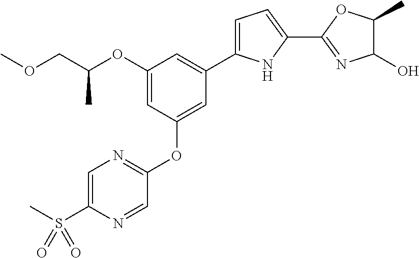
C1=C(S(C)(=O)=O)N=CC(OC2=CC(C3=CC=C(C4=NC(O)C(C)O4)N3)=CC(OC(COC)C)=C2)=N1
